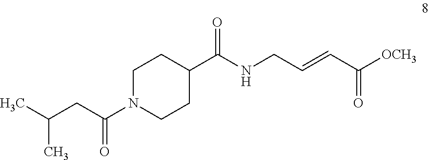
C1N(C(CC(C)C)=O)CCC(C(NCC=CC([OCH3])=O)=O)C1
